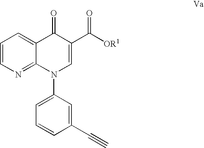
C1=CN=C2C(=C1)C(=O)C(C([OR1])=O)=CN2C1=CC=CC(C#C)=C1
